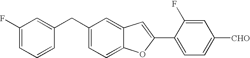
C1(F)=CC=CC(CC2=CC=C3C(=C2)C=C(C2=CC=C([CHO])C=C2F)O3)=C1
